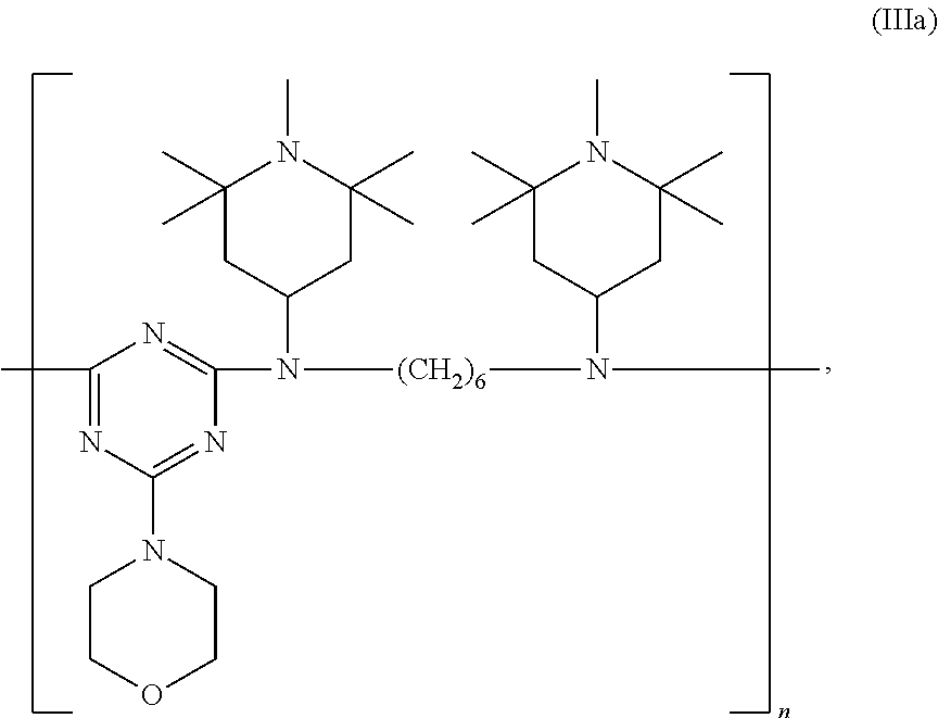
CC1=NC(N2CCOCC2)=NC(N(C2CC(C)(C)N(C)C(C)(C)C2)[(CH2)6]N(C2CC(C)(C)N(C)C(C)(C)C2)C)=N1
